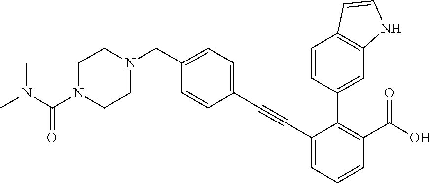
C(N1CCN(CC2=CC=C(C#CC3=CC=CC(C(O)=O)=C3C3=CC4=C(C=C3)C=CN4)C=C2)CC1)(N(C)C)=O
